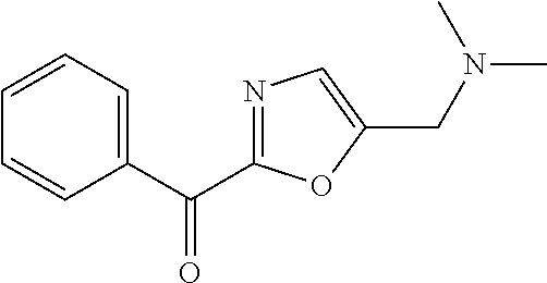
C1=CC=C(C(=O)C2=NC=C(CN(C)C)O2)C=C1
